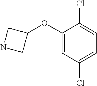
C1(OC2CNC2)=CC(Cl)=CC=C1Cl
